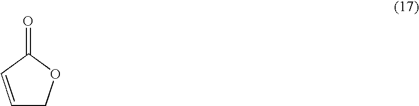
C1=CC(=O)OC1
